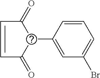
C1=CC(C2C(=O)C=CC2=O)=CC(Br)=C1
